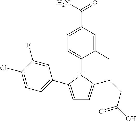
C1=C(C(N)=O)C=C(C)C(N2C(C3=CC=C(Cl)C(F)=C3)=CC=C2CCC(O)=O)=C1
